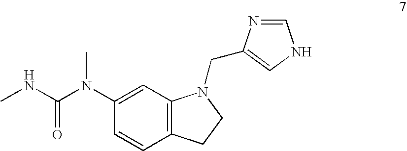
CNC(=O)N(C1=CC2=C(C=C1)CCN2CC1=CNC=N1)C
